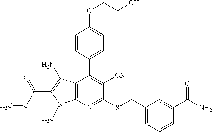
C12=C(N=C(SCC3=CC=CC(C(N)=O)=C3)C([CN])=C1C1=CC=C(OCCO)C=C1)N(C)C(C(OC)=O)=C2N
